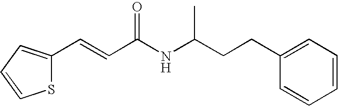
S1C(C=CC(NC(CCC2=CC=CC=C2)C)=O)=CC=C1
